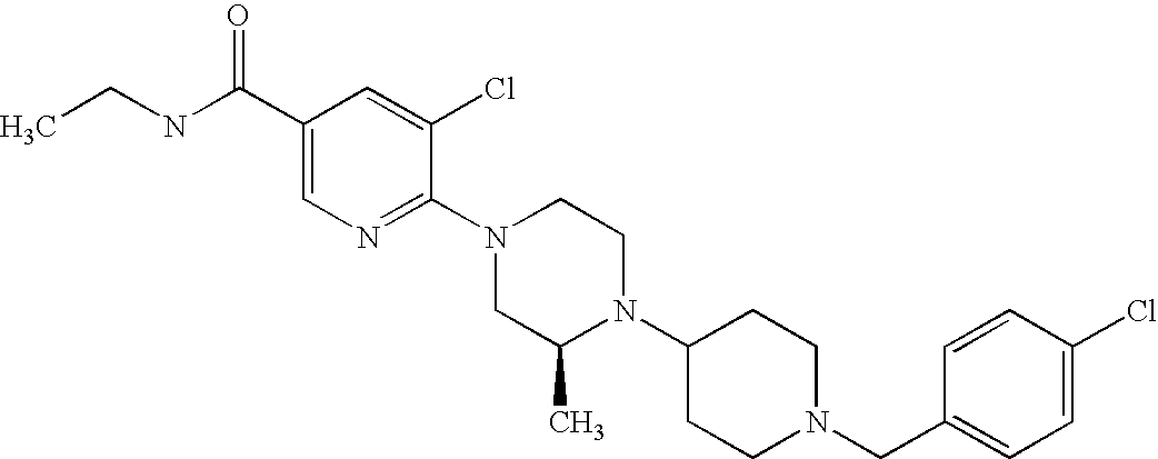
C1(Cl)=CC=C(CN2CCC(N3C(C)CN(C4=NC=C(C(NCC)=O)C=C4Cl)CC3)CC2)C=C1
